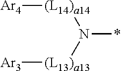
N([(L14)a14][Ar4])([(L13)a13][Ar3])*
